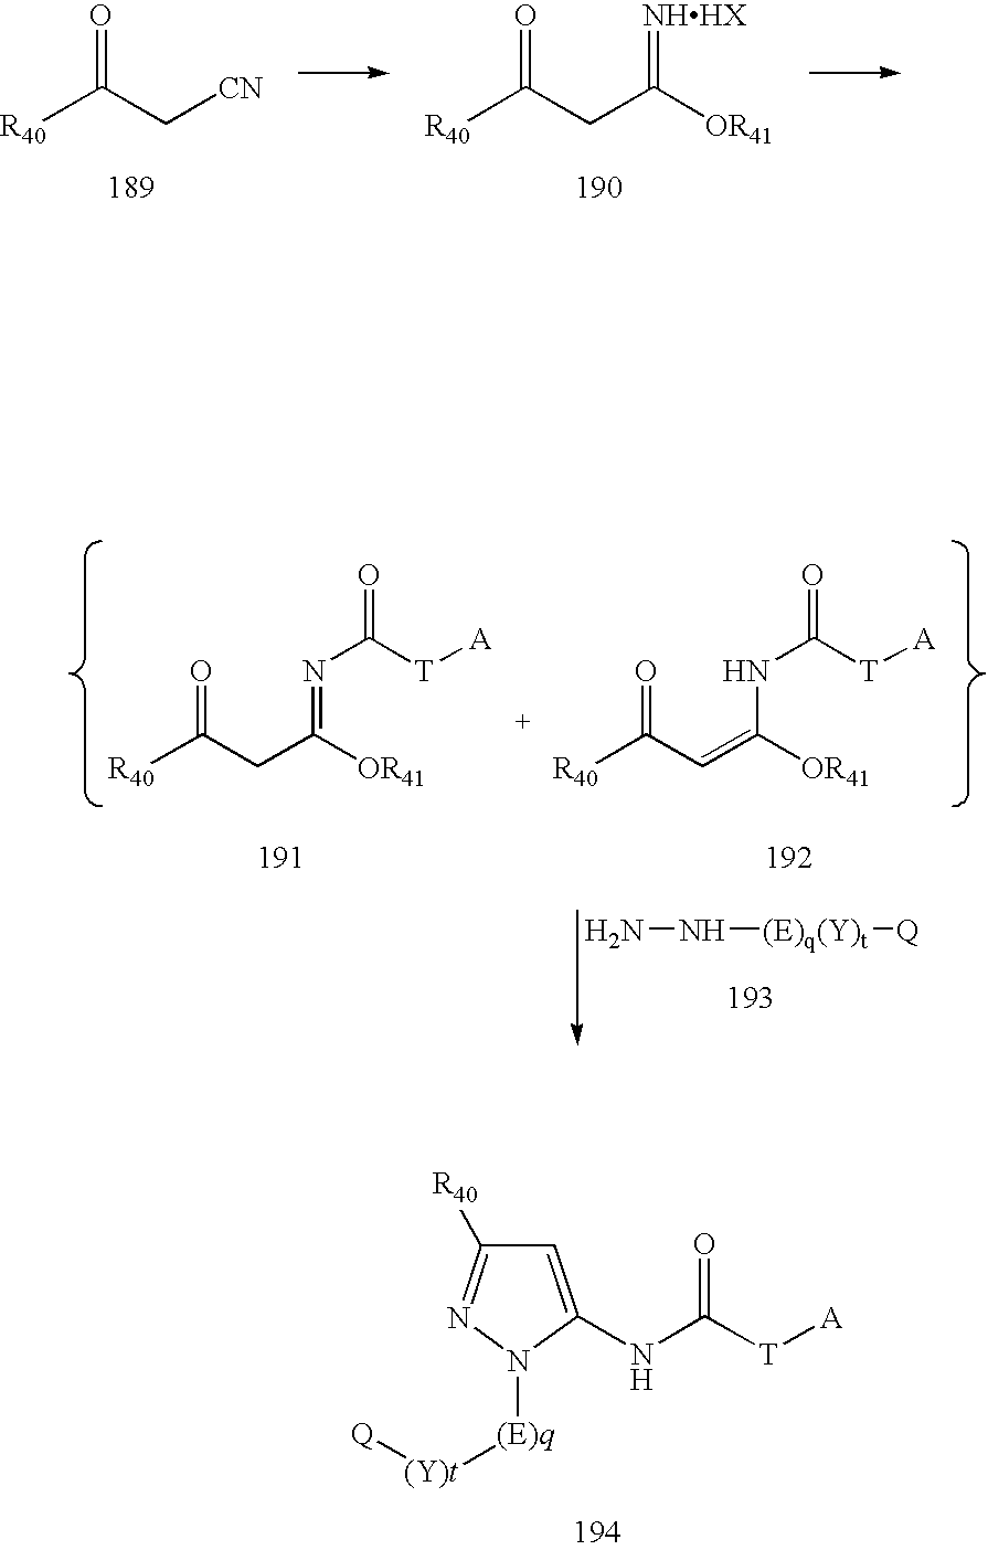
[R40]C(C[CN])=O.[R40]C(CC([OR41])=[NHHX])=O.NN[(E)q(Y)t][Q].[R40]C(CC([OR41])=NC([T][A])=O)=O.[R40]C(C=C([OR41])NC([T][A])=O)=O.[(E)q]([(Y)t][Q])N1N=C([R40])C=C1NC([T][A])=O
